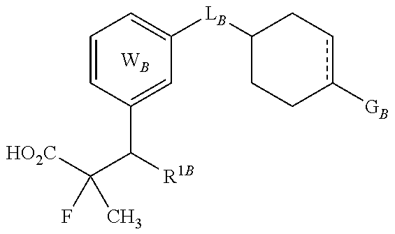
[HO2C]C(C([R1B])C1=CC([LB]C2CCc([GB])cC2)=CC=C1)(F)C.[WB]
